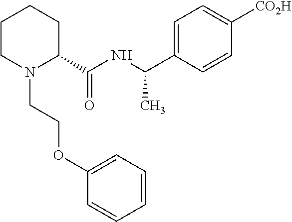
C1CN(CCOC2=CC=CC=C2)C(C(NC(C2=CC=C([CO2H])C=C2)C)=O)CC1
